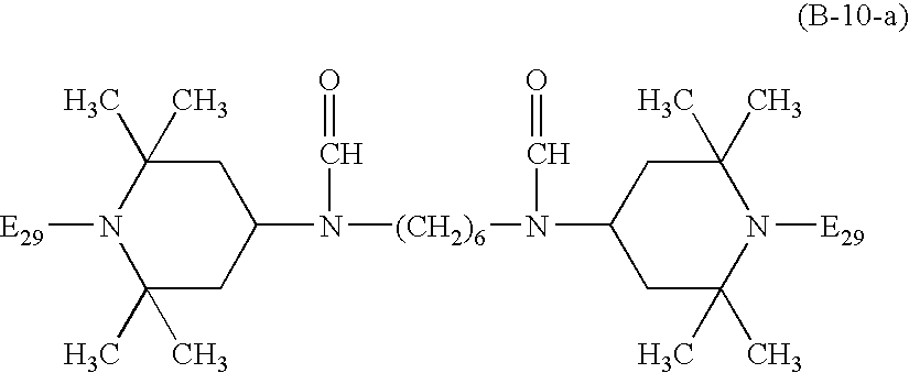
C1(N([(CH2)6]N(C2CC(C)(C)N([E29])C(C)(C)C2)C=O)C=O)CC(C)(C)N([E29])C(C)(C)C1
